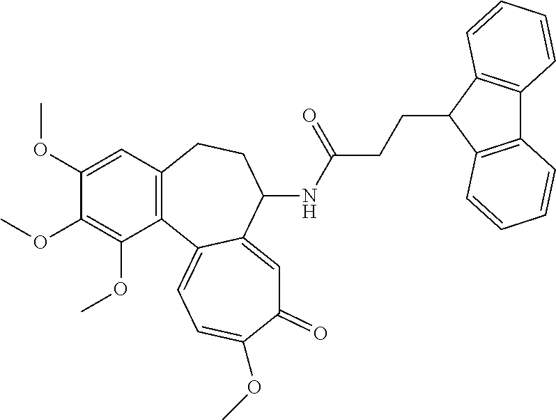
C1(OC)=CC2=C(C(OC)=C1OC)C1=CC=C(OC)C(=O)C=C1C(NC(CCC1C3=C(C4=C1C=CC=C4)C=CC=C3)=O)CC2
